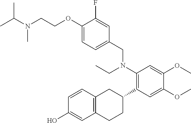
CC(N(CCOC1=CC=C(CN(C2=C(C3CC4=C(CC3)C=C(O)C=C4)C=C(OC)C(OC)=C2)CC)C=C1F)C)C
